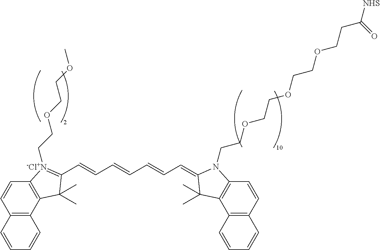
C12=C(C3=C(C=C1)[-Cl+N](CCOCCOC)=C(C=CC=CC=CC=C1N(CCOCCOCCOCCC([NHS])=O)C4=C(C5=C(C=C4)C=CC=C5)C1(C)C)C3(C)C)C=CC=C2
